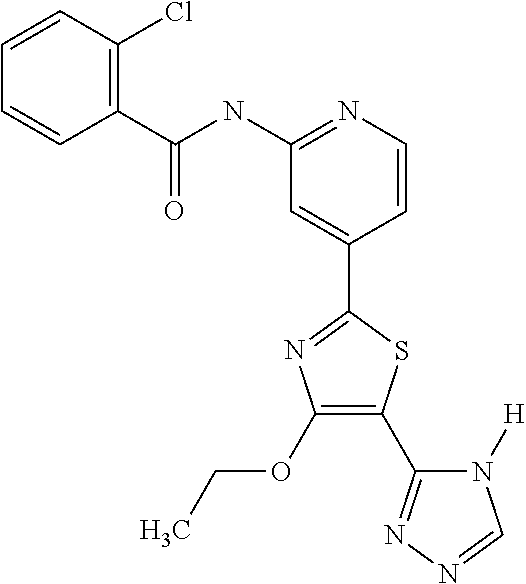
C1(C(NC2=NC=CC(C3=NC(OCC)=C(C4=NN=CN4[H])S3)=C2)=O)=C(Cl)C=CC=C1
